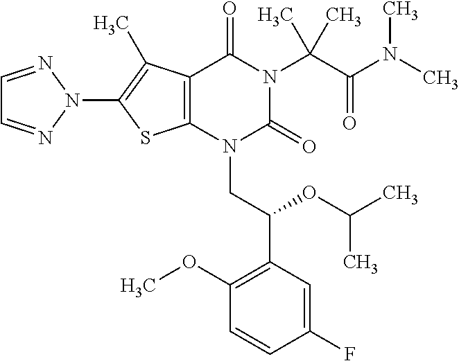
C12=C(C(C)=C(N3N=CC=N3)S1)C(=O)N(C(C(=O)N(C)C)(C)C)C(=O)N2CC(C1=C(OC)C=CC(F)=C1)OC(C)C
